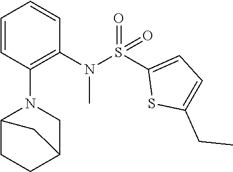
S(=O)(N(C1=C(N2C3CCC(C2)C3)C=CC=C1)C)(C1=CC=C(CC)S1)=O
